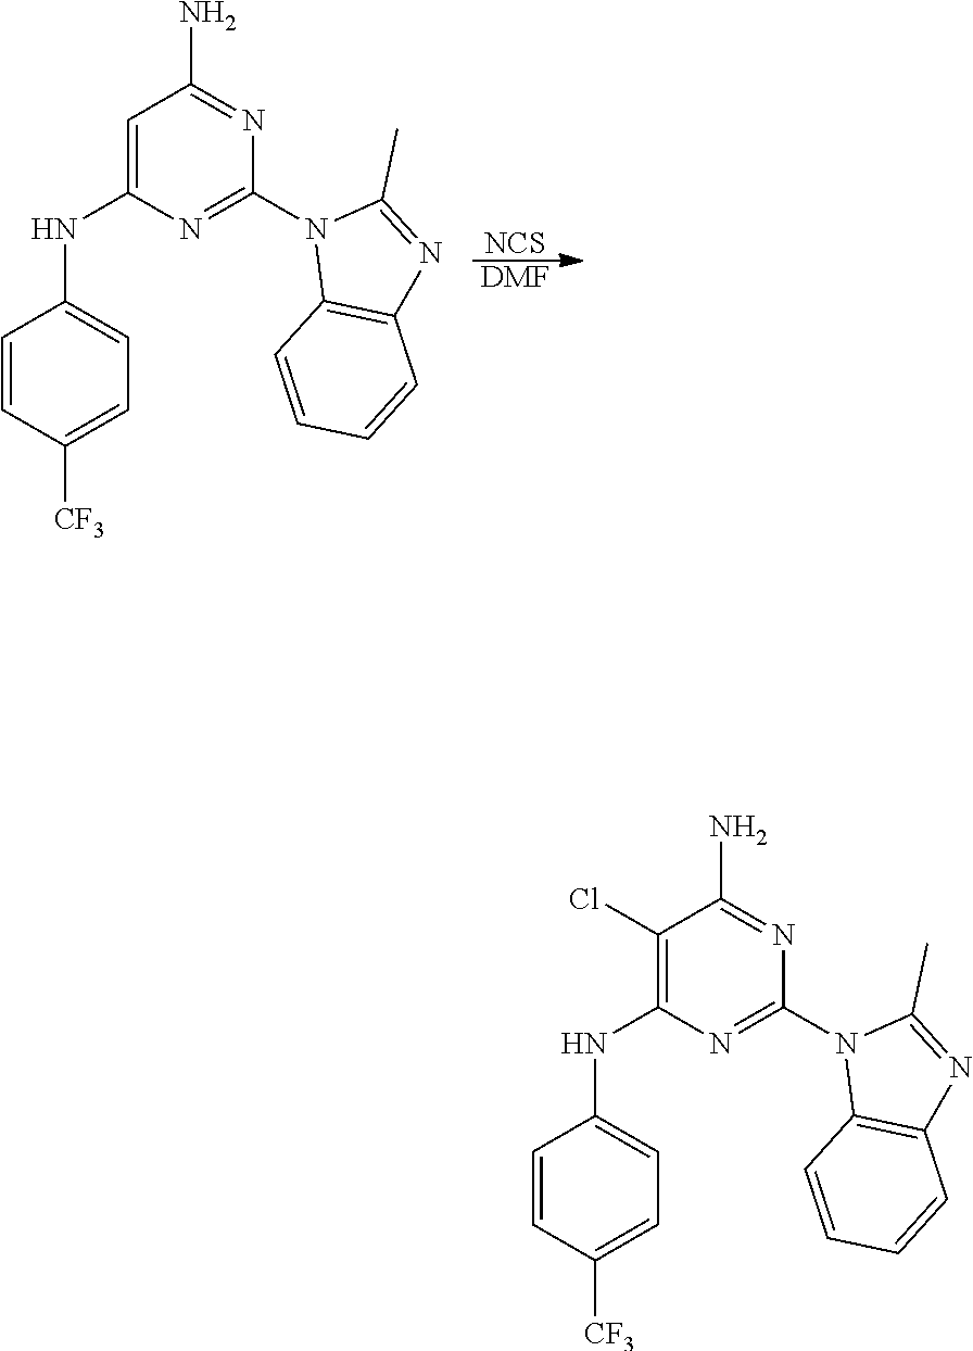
[NCS].[DMF].C1(N2C3=C(N=C2C)C=CC=C3)=NC(NC2=CC=C([CF3])C=C2)=CC(N)=N1.C1(N2C3=C(N=C2C)C=CC=C3)=NC(NC2=CC=C([CF3])C=C2)=C(Cl)C(N)=N1
